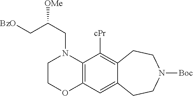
C1COC2=C(N1CC(C[BzO])[OMe])C([cPr])=C1C(=C2)CCN([Boc])CC1
